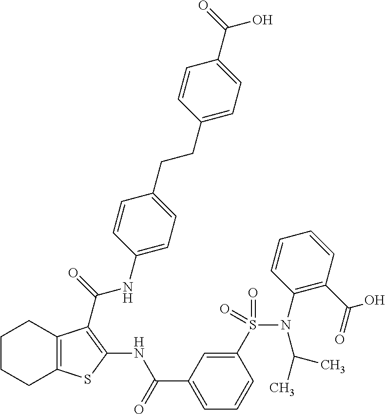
C1CCC2=C(C1)C(C(=O)NC1=CC=C(CCC3=CC=C(C(=O)O)C=C3)C=C1)=C(NC(C1=CC=CC(S(N(C3=C(C(O)=O)C=CC=C3)C(C)C)(=O)=O)=C1)=O)S2
